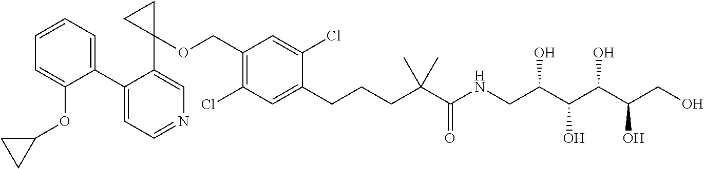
C1(C2=CC=CC=C2OC2CC2)=CC=NC=C1C1(OCC2=C(Cl)C=C(CCCC(C(NCC(C(O)C(O)C(CO)O)O)=O)(C)C)C(Cl)=C2)CC1
